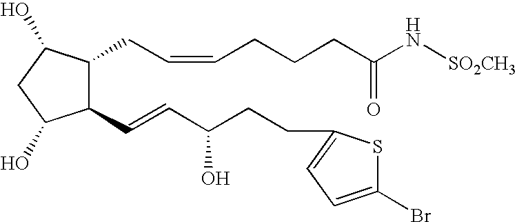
C1(C=CC(CCC2=CC=C(Br)S2)O)C(CC=CCCCC(N[SO2CH3])=O)C(O)CC1O
